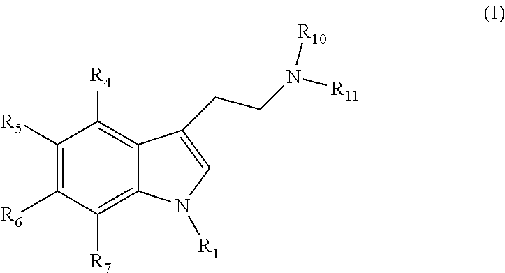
C1([R5])=C([R6])C([R7])=C2C(=C1[R4])C(CCN([R11])[R10])=CN2[R1]
